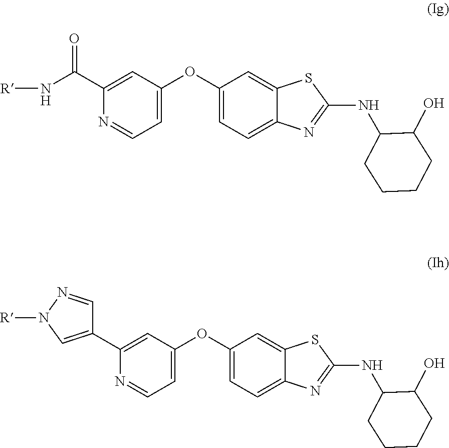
C1(C2=CC(OC3=CC=C4C(=C3)SC(NC3C(O)CCCC3)=N4)=CC=N2)=CN([R])N=C1.N1=CC=C(OC2=CC=C3C(=C2)SC(NC2C(O)CCCC2)=N3)C=C1C(N[R])=O
